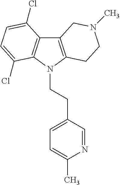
C12=C(N(CCC3=CC=C(C)N=C3)C3=C1C(Cl)=CC=C3Cl)CCN(C)C2
